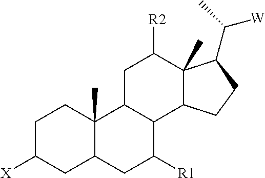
C1C([X])CC2C(C)(C1)C1C(C([R1])C2)C2C(C)(C([R2])C1)C(C(C)[W])CC2
